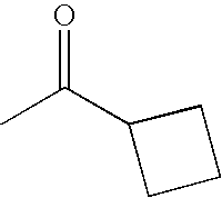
CC(=O)C1CCC1
